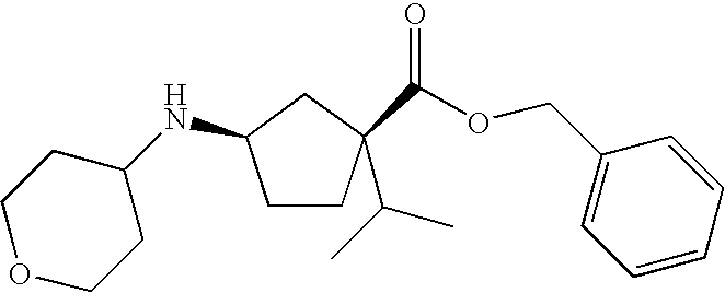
C1CC(C(=O)OCC2=CC=CC=C2)(C(C)C)CC1NC1CCOCC1
